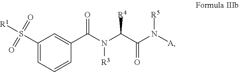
C1(S([R1])(=O)=O)=CC=CC(C(N(C(C(N([A])[R5])=O)[R4])[R3])=O)=C1
